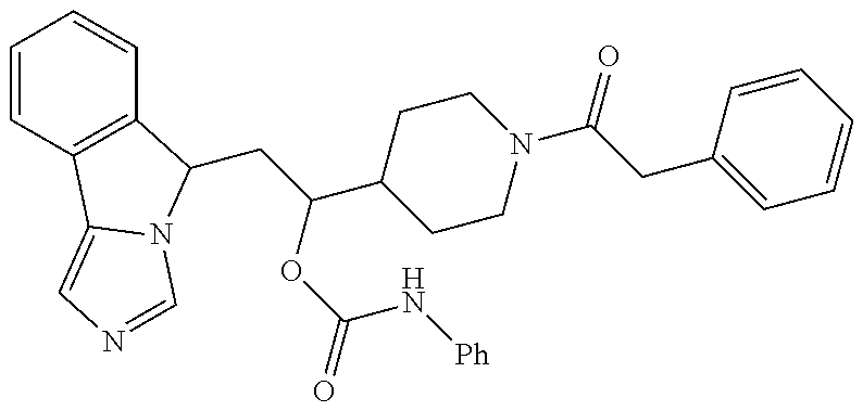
C(C(OC(N[Ph])=O)C1CCN(C(CC2=CC=CC=C2)=O)CC1)C1C2=C(C=CC=C2)C2=CN=CN21
